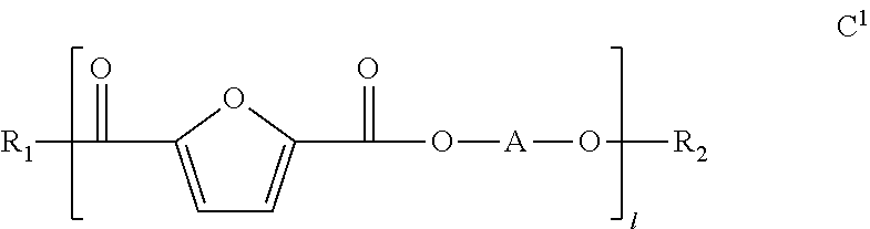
[R1]C(=O)C1=CC=C(C(=O)O[A]O[R2])O1
